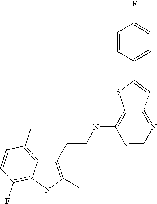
C1(CCNC2=C3C(=NC=N2)C=C(C2=CC=C(F)C=C2)S3)=C(C)NC2=C(F)C=CC(C)=C12
